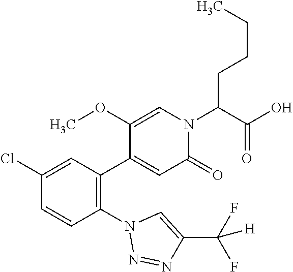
C1(Cl)=CC(C2=CC(=O)N(C(C(O)=O)CCCC)C=C2OC)=C(N2N=NC(C(F)(F)[H])=C2)C=C1
